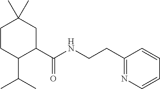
C1CC(C(C)C)C(C(NCCC2=NC=CC=C2)=O)CC1(C)C
